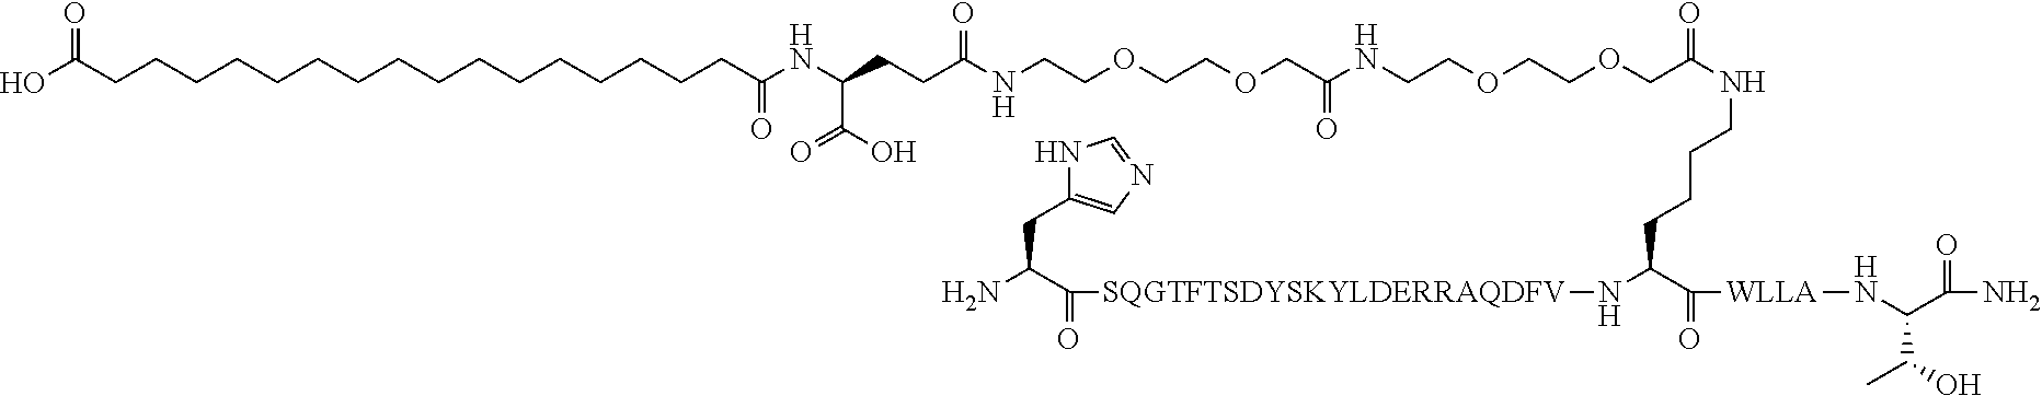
OC(CCCCCCCCCCCCCCCCC(NC(CCC(NCCOCCOCC(=O)NCCOCCOCC(NCCCCC(N[SQGTFTSDYSKYLDERRAQDFV]C(=O)C(N)CC1=CN=CN1)C(=O)[WLLA]NC(C(=O)N)C(O)C)=O)=O)C(O)=O)=O)=O
